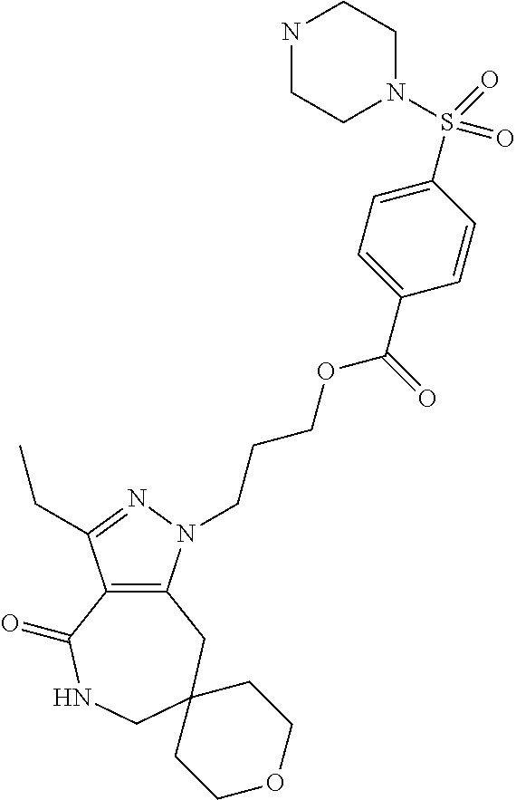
C12=C(N(CCCOC(C3=CC=C(S(N4CCNCC4)(=O)=O)C=C3)=O)N=C1CC)CC1(CNC2=O)CCOCC1
